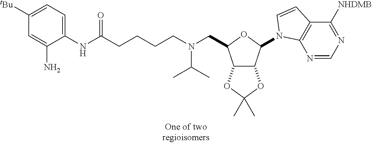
C12C(C(N3C4=C(C([NHDMB])=NC=N4)C=C3)OC1CN(CCCCC(=O)NC1=CC=C([tBu])C=C1N)C(C)C)OC(C)(C)O2
